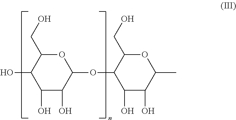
OC1C(O)C(O)C(OC2C(O)C(O)C(C)OC2CO)OC1CO
